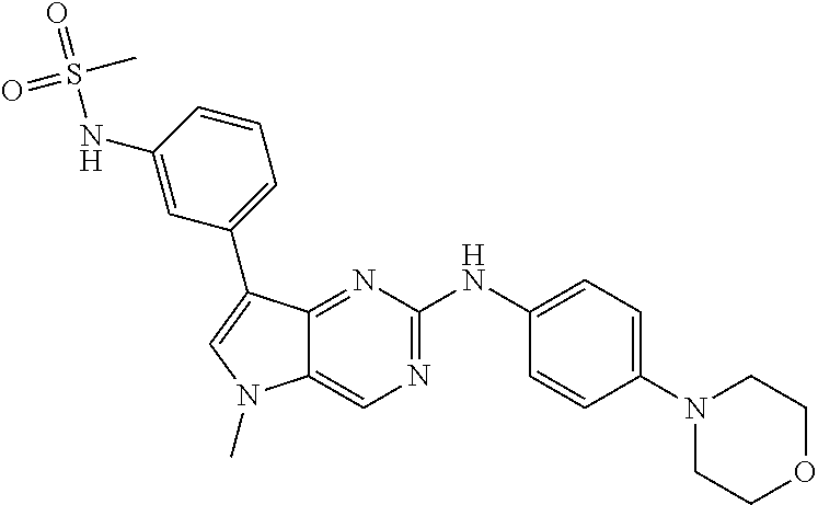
C1(N2CCOCC2)=CC=C(NC2=NC=C3C(=N2)C(C2=CC=CC(NS(=O)(C)=O)=C2)=CN3C)C=C1
